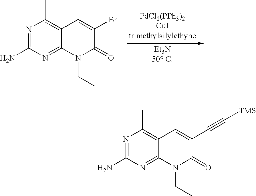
N1=C(N)N=C2C(=C1C)C=C(Br)C(=O)N2CC.N1=C(N)N=C2C(=C1C)C=C(C#C[TMS])C(=O)N2CC
